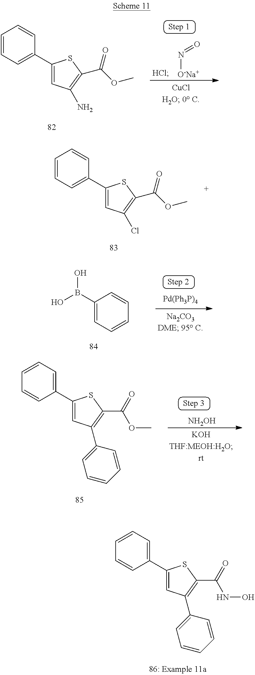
C1=CC=C(C2=CC(N)=C(C(OC)=O)S2)C=C1.[HCl].[O-Na+]N=O.C1=CC=C(C2=CC(Cl)=C(C(=O)OC)S2)C=C1.C1(B(O)O)=CC=CC=C1.C1=C(C2=CC=CC=C2)SC(C(=O)OC)=C1C1=CC=CC=C1.[NH2OH].C1=C(C2=CC=CC=C2)SC(C(=O)NO)=C1C1=CC=CC=C1
